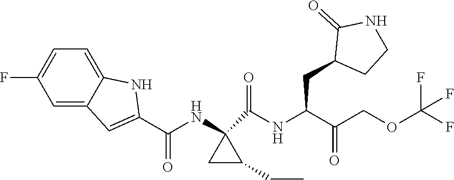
C1=C(F)C=C2C(=C1)NC(C(NC1(C(NC(CC3CCNC3=O)C(COC(F)(F)F)=O)=O)CC1CC)=O)=C2
